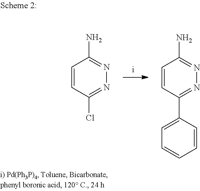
C1=CC(Cl)=NN=C1N.C1=CC(C2=CC=CC=C2)=NN=C1N
